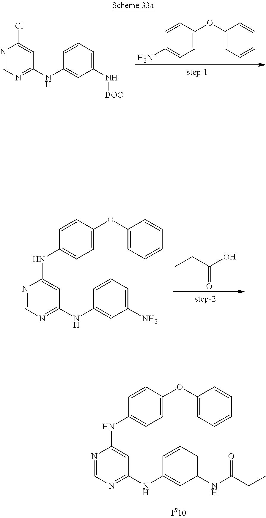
N1=CN=C(NC2=CC(N)=CC=C2)C=C1NC1=CC=C(OC2=CC=CC=C2)C=C1.CCC(O)=O.N1=CN=C(NC2=CC(NC(CC)=O)=CC=C2)C=C1NC1=CC=C(OC2=CC=CC=C2)C=C1.C1(OC2=CC=C(N)C=C2)=CC=CC=C1.N1=CN=C(NC2=CC(N[BOC])=CC=C2)C=C1Cl
